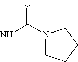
NC(N1CCCC1)=O
